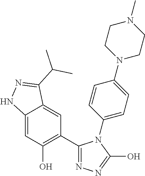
C12=CC(O)=C(C3=NN=C(O)N3C3=CC=C(N4CCN(C)CC4)C=C3)C=C1C(C(C)C)=NN2
